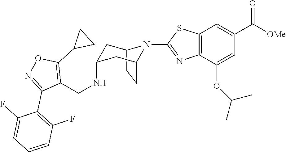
C12CCC(CC(NCC3=C(C4CC4)ON=C3C3=C(F)C=CC=C3F)C1)N2C1=NC2=C(C=C(C([OMe])=O)C=C2OC(C)C)S1
